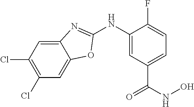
C12=CC(Cl)=C(Cl)C=C1OC(NC1=CC(C(=O)NO)=CC=C1F)=N2
